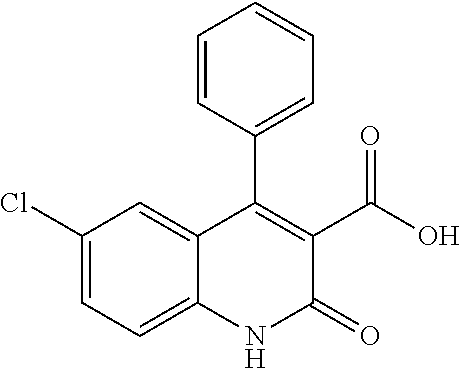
C1=CC(C2=C(C(O)=O)C(=O)NC3=CC=C(Cl)C=C23)=CC=C1
